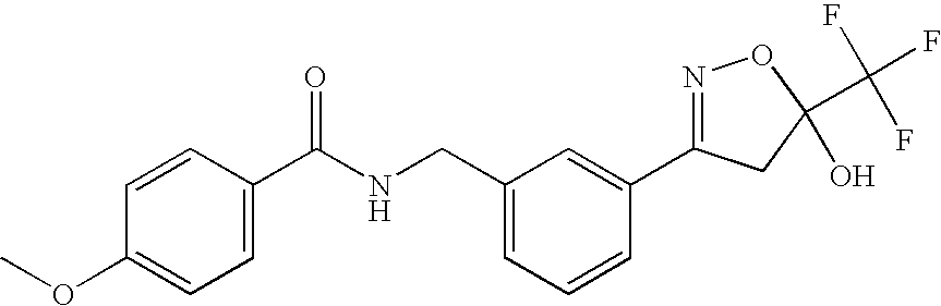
C1(C(NCC2=CC=CC(C3=NOC(C(F)(F)F)(O)C3)=C2)=O)=CC=C(OC)C=C1
